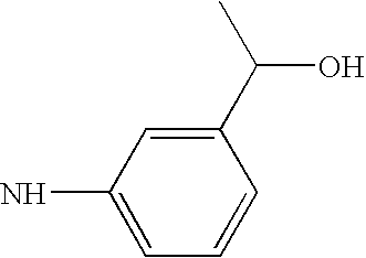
C1=C(N)C=C(C(C)O)C=C1
